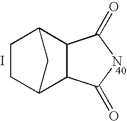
C1C2C3C(C(C1)C2)C(=O)NC3=O.I
